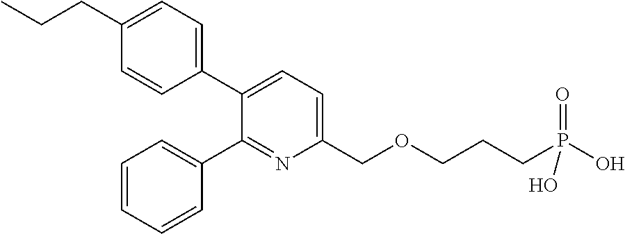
C1=C(CCC)C=CC(C2=CC=C(COCCCP(=O)(O)O)N=C2C2=CC=CC=C2)=C1
